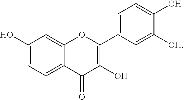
C1(O)=CC=C2C(=C1)OC(C1=CC=C(O)C([OH])=C1)=C(O)C2=O
